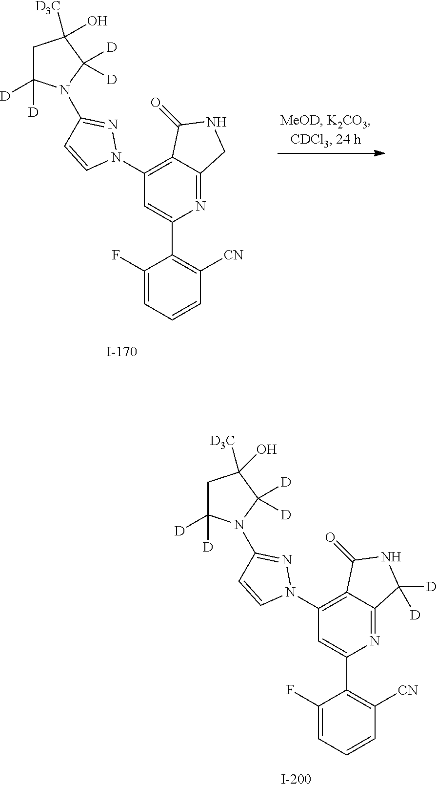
C1=CN(C2=C3C(=NC(C4=C([CN])C=CC=C4F)=C2)C([D])([D])NC3=O)N=C1N1C([D])([D])CC([D3C])(O)C1([D])[D].C1=CN(C2=C3C(=NC(C4=C([CN])C=CC=C4F)=C2)CNC3=O)N=C1N1C([D])([D])CC([D3C])(O)C1([D])[D]
